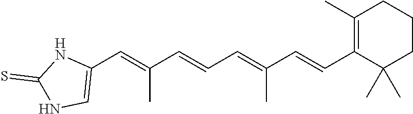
C1(C=C(C=CC=C(C=CC2=C(C)CCCC2(C)C)C)C)=CNC(=S)N1
